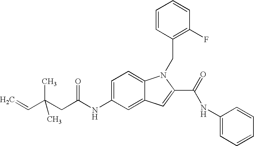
C1(NC(CC(C=C)(C)C)=O)=CC=C2C(=C1)C=C(C(=O)NC1=CC=CC=C1)N2CC1=C(F)C=CC=C1
